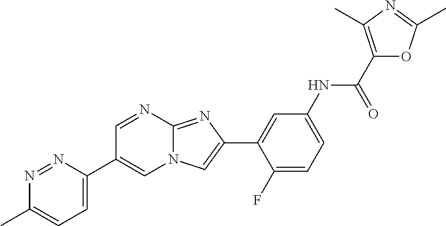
C1=NC2=NC(C3=CC(NC(C4=C(C)N=C(C)O4)=O)=CC=C3F)=CN2C=C1C1=CC=C(C)N=N1
